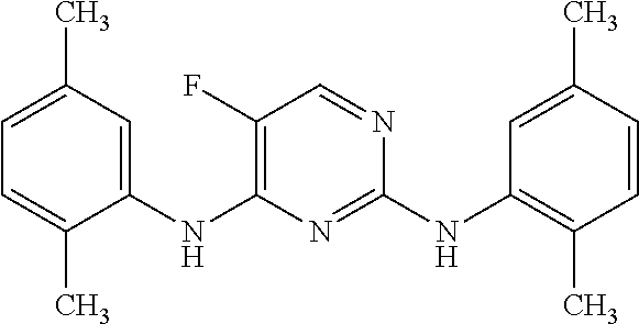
C1(NC2=C(F)C=NC(NC3=C(C)C=CC(C)=C3)=N2)=CC(C)=CC=C1C
